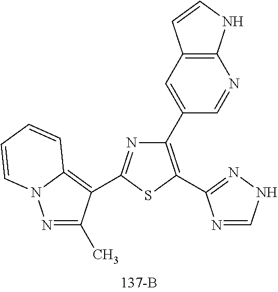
C1(C2=CC3=C(N=C2)NC=C3)=C(C2=NNC=N2)SC(C2=C3N(N=C2C)C=CC=C3)=N1
